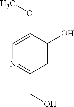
N1=C(CO)C=C(O)C(OC)=C1
